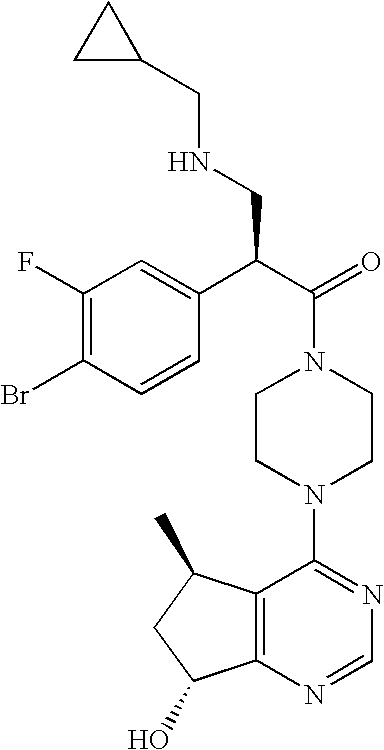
C(N1CCN(C2=NC=NC3=C2C(C)CC3O)CC1)(C(C1=CC(F)=C(Br)C=C1)CNCC1CC1)=O
